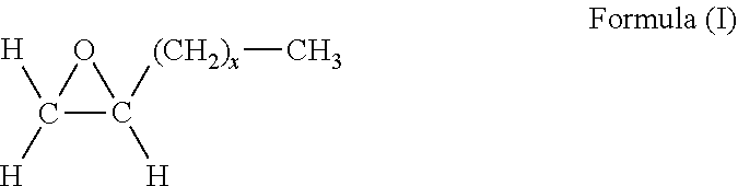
C1([H])([H])C([(CH2)x]C)([H])O1
